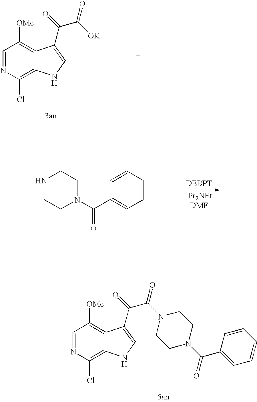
C1=NC(Cl)=C2C(=C1[OMe])C(C(=O)C([OK])=O)=CN2.N1CCN(C(C2=CC=CC=C2)=O)CC1.C1=NC(Cl)=C2C(=C1[OMe])C(C(=O)C(N1CCN(C(=O)C3=CC=CC=C3)CC1)=O)=CN2
